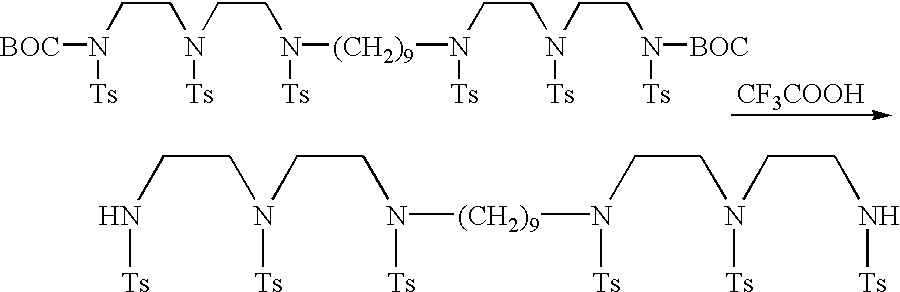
N(CCN(CCN([Ts])[(CH2)9]N(CCN(CCN[Ts])[Ts])[Ts])[Ts])[Ts].N(CCN(CCN([Ts])[(CH2)9]N(CCN(CCN([Ts])[BOC])[Ts])[Ts])[Ts])([Ts])[BOC].[CF3COOH]
